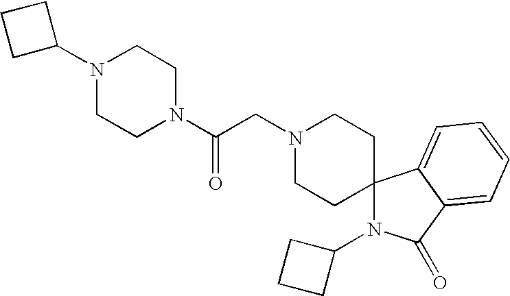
N1(C2CCC2)CCN(C(CN2CCC3(CC2)N(C2CCC2)C(=O)C2=CC=CC=C32)=O)CC1
